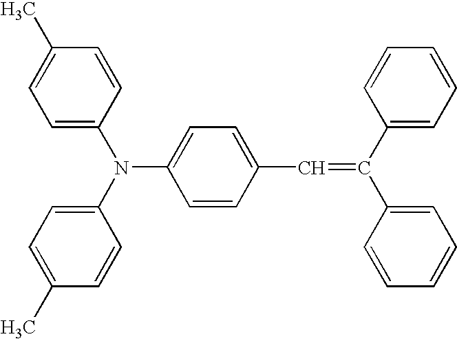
C1(C)=CC=C(N(C2=CC=C(C)C=C2)C2=CC=C(C=C(C3=CC=CC=C3)C3=CC=CC=C3)C=C2)C=C1
